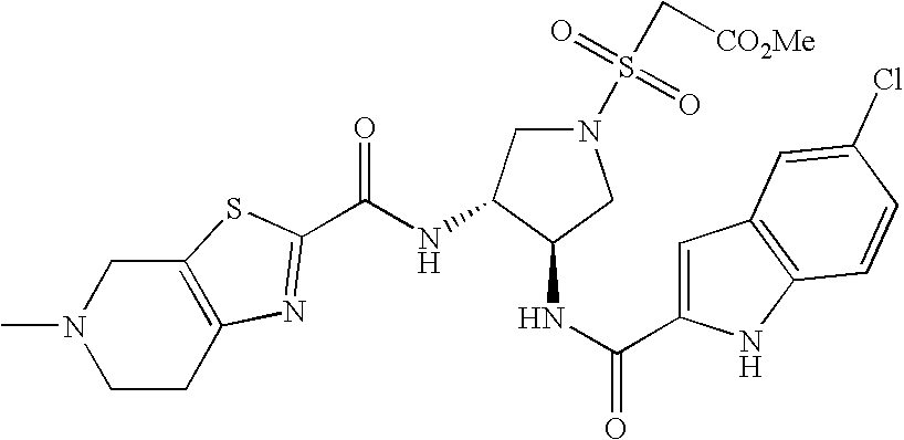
CN1CCC2=C(C1)SC(C(NC1C(NC(=O)C3=CC4=C(N3)C=CC(Cl)=C4)CN(S(C[CO2Me])(=O)=O)C1)=O)=N2
